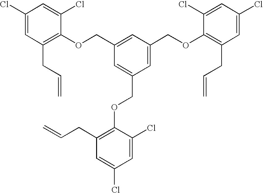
C1(Cl)=CC(CC=C)=C(OCC2=CC(COC3=C(CC=C)C=C(Cl)C=C3Cl)=CC(COC3=C(CC=C)C=C(Cl)C=C3Cl)=C2)C(Cl)=C1
